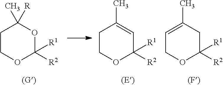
C1=C(C)CC([R2])([R1])OC1.C1COC([R2])([R1])C=C1C.C1COC([R2])([R1])OC1(C)[R]
